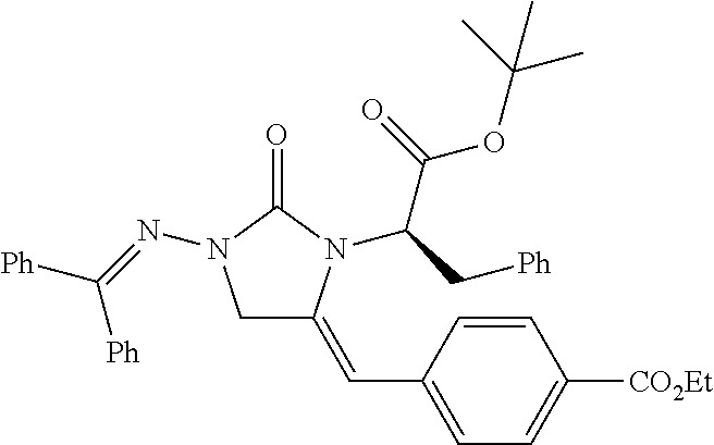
C1C(=CC2=CC=C([CO2Et])C=C2)N(C(C[Ph])C(OC(C)(C)C)=O)C(=O)N1N=C([Ph])[Ph]
